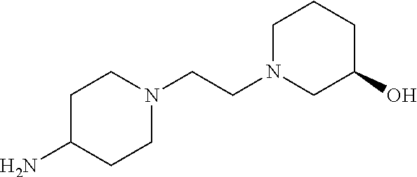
C1C(N)CCN(CCN2CCCC(O)C2)C1
